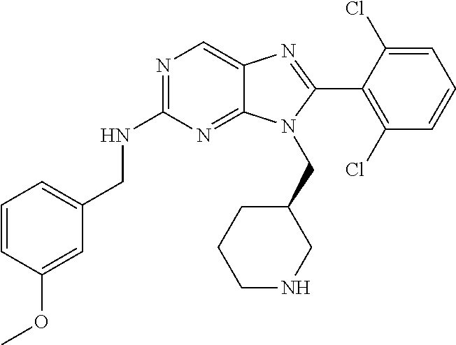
C1=CC(OC)=CC(CNC2=NC=C3C(=N2)N(CC2CCCNC2)C(C2=C(Cl)C=CC=C2Cl)=N3)=C1
